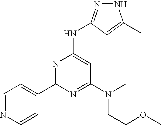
N1N=C(NC2=CC(N(CCOC)C)=NC(C3=CC=NC=C3)=N2)C=C1C
